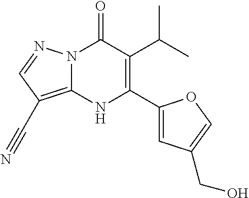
N12C(=C(C#N)C=N1)NC(C1=CC(CO)=CO1)=C(C(C)C)C2=O
